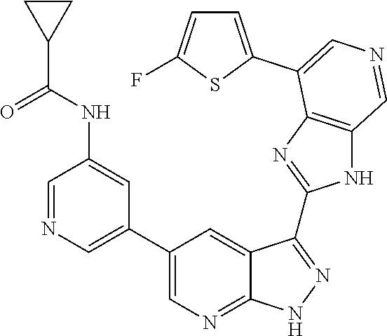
C1=NC=C(C2=CN=C3C(=C2)C(C2=NC4=C(N2)C=NC=C4C2=CC=C(F)S2)=NN3)C=C1NC(C1CC1)=O
